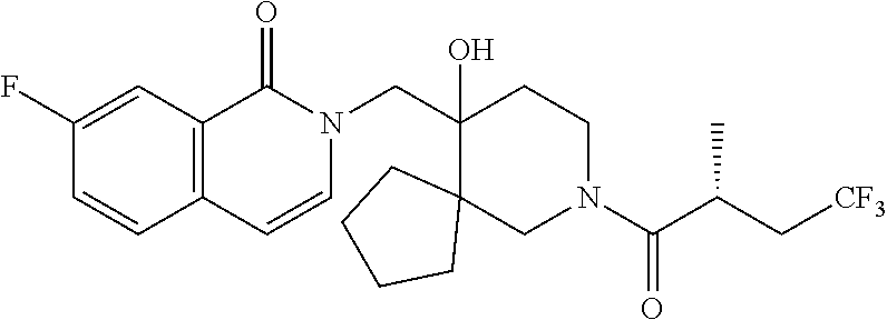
C1(CN2C(=O)C3=C(C=C2)C=CC(F)=C3)(O)C2(CN(C(C(C[CF3])C)=O)CC1)CCCC2
